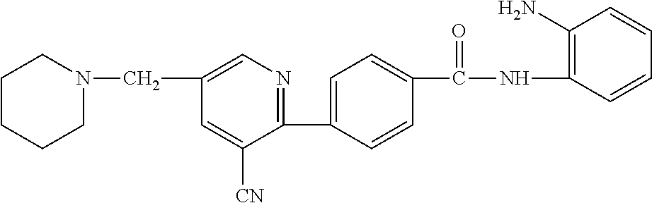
C1(C2=NC=C(CN3CCCCC3)C=C2[CN])=CC=C(C(NC2=C(N)C=CC=C2)=O)C=C1
